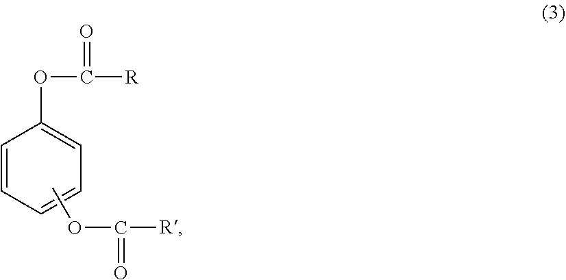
C1=CC=CC=C1OC(=O)[R].COC(=O)[R]
